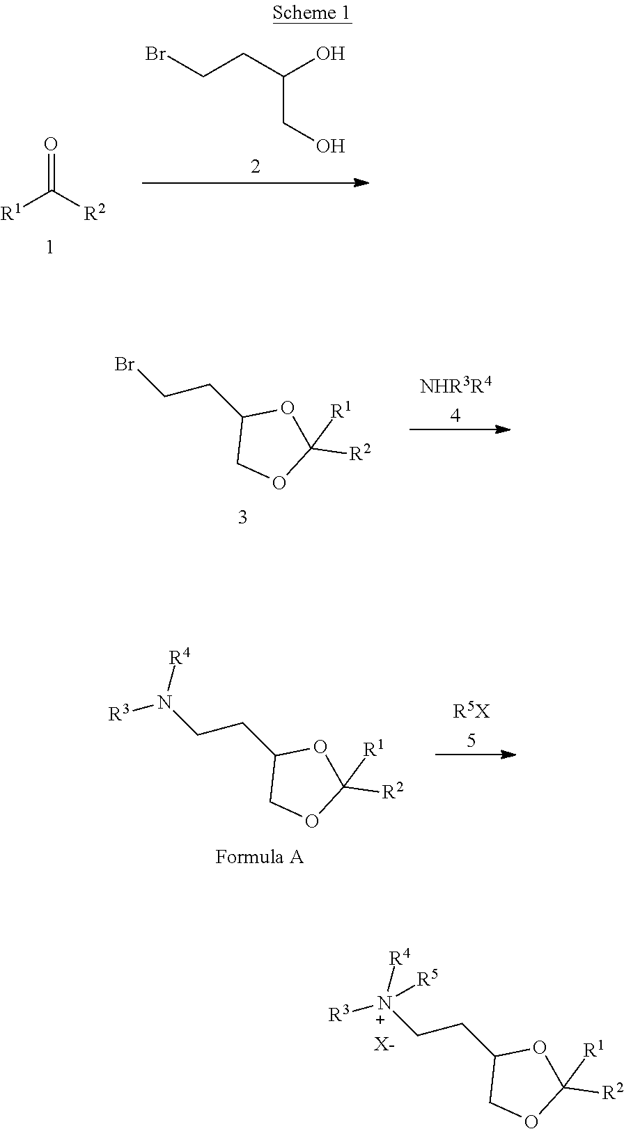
O=C([R2])[R1].BrCCC(O)CO.C1(CCBr)COC([R1])([R2])O1.C1(CCN([R3])[R4])COC([R1])([R2])O1.C1(CC[N+]([R3])([R4])[R5])COC([R1])([R2])O1.[X-]
